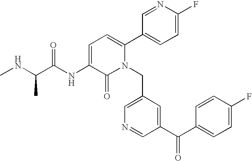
C1=C(NC(C(NC)C)=O)C(=O)N(CC2=CN=CC(C(C3=CC=C(F)C=C3)=O)=C2)C(C2=CC=C(F)N=C2)=C1
